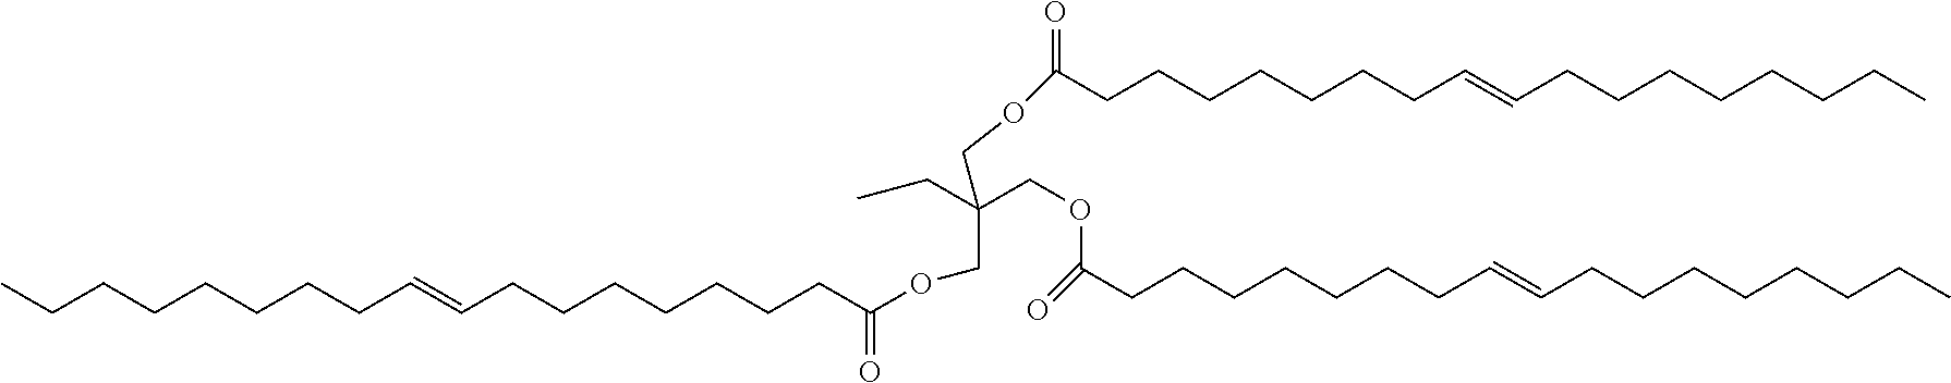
CCCCCCCCC=CCCCCCCCC(OCC(CC)(COC(=O)CCCCCCCC=CCCCCCCCC)COC(=O)CCCCCCCC=CCCCCCCCC)=O
